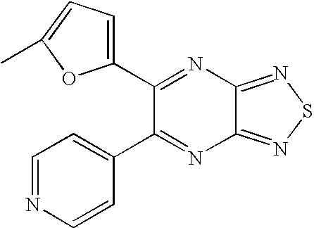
C1=NC=CC(C2=NC3=NSN=C3N=C2C2=CC=C(C)O2)=C1
